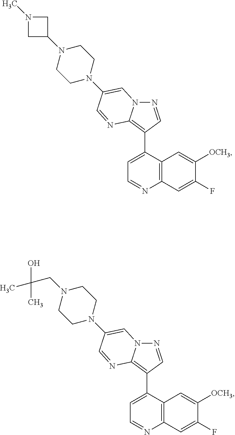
N1=CC(C2=CC=NC3=C2C=C([OCH3])C(F)=C3)=C2N1C=C(N1CCN(C3CN(C)C3)CC1)C=N2.N1=CC(C2=CC=NC3=C2C=C([OCH3])C(F)=C3)=C2N1C=C(N1CCN(CC(C)(O)C)CC1)C=N2
